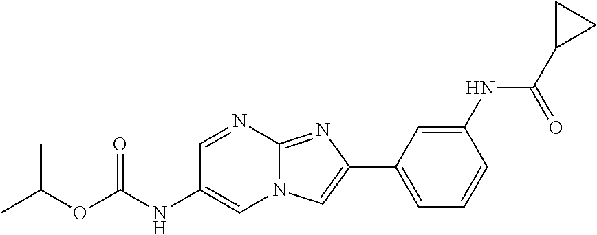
C1=NC2=NC(C3=CC=CC(NC(C4CC4)=O)=C3)=CN2C=C1NC(OC(C)C)=O
